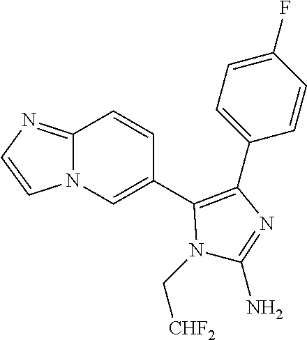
N1(C[CHF2])C(C2=CN3C(=NC=C3)C=C2)=C(C2=CC=C(F)C=C2)N=C1N
